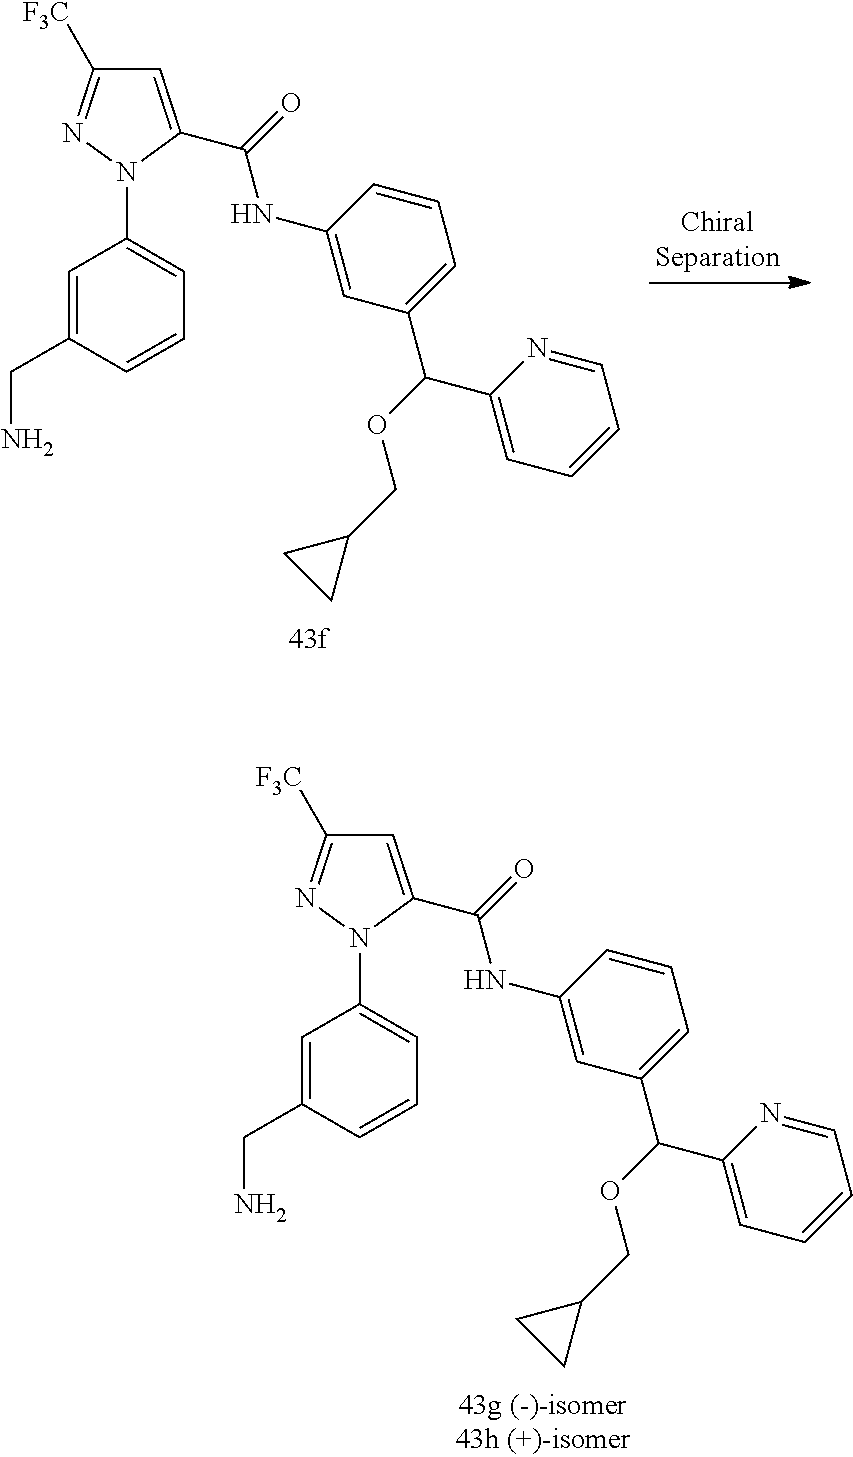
[F3C]C1=NN(C2=CC=CC(CN)=C2)C(C(=O)NC2=CC(C(OCC3CC3)C3=CC=CC=N3)=CC=C2)=C1.[F3C]C1=NN(C2=CC=CC(CN)=C2)C(C(=O)NC2=CC(C(OCC3CC3)C3=CC=CC=N3)=CC=C2)=C1
